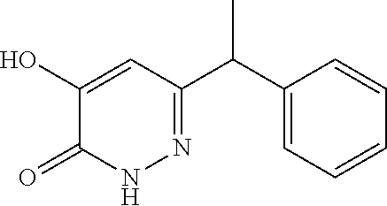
N1=C(C(C2=CC=CC=C2)C)C=C(O)C(=O)N1
